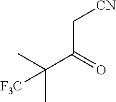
[CN]CC(C(C)(C)[F3C])=O
